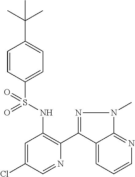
C1=CC(S(NC2=C(C3=NN(C)C4=NC=CC=C34)N=CC(Cl)=C2)(=O)=O)=CC=C1C(C)(C)C
